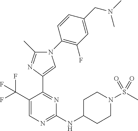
C1(NC2CCN(S(C)(=O)=O)CC2)=NC=C(C(F)(F)F)C(C2=CN(C3=C(F)C=C(CN(C)C)C=C3)C(C)=N2)=N1
